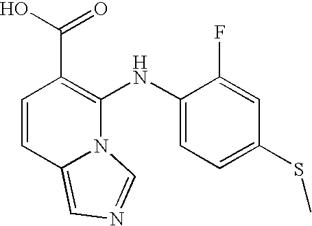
C1=CC2=CN=CN2C(NC2=CC=C(SC)C=C2F)=C1C(O)=O
